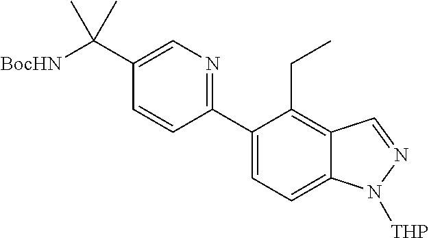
[BocHN]C(C1=CN=C(C2=CC=C3C(=C2CC)C=NN3[THP])C=C1)(C)C
